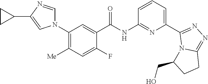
N(C(C1=CC(N2C=NC(C3CC3)=C2)=C([Me])C=C1F)=O)C1=NC(C2=NN=C3N2C(CO)CC3)=CC=C1
